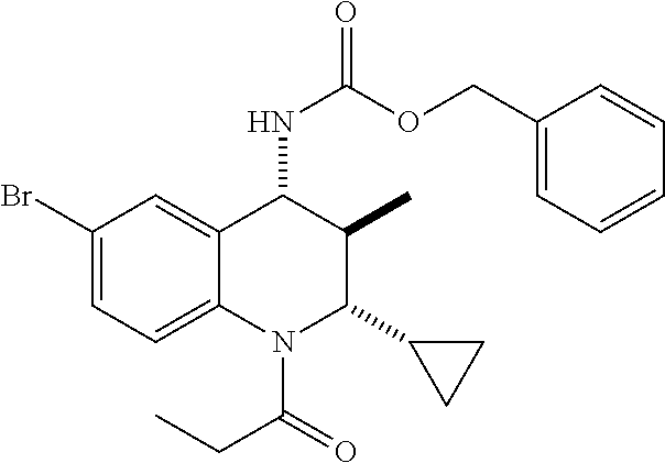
C1(Br)=CC=C2C(=C1)C(NC(=O)OCC1=CC=CC=C1)C(C)C(C1CC1)N2C(=O)CC
